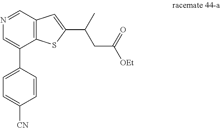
N1=CC2=C(C(C3=CC=C([CN])C=C3)=C1)SC(C(C)CC([OEt])=O)=C2
